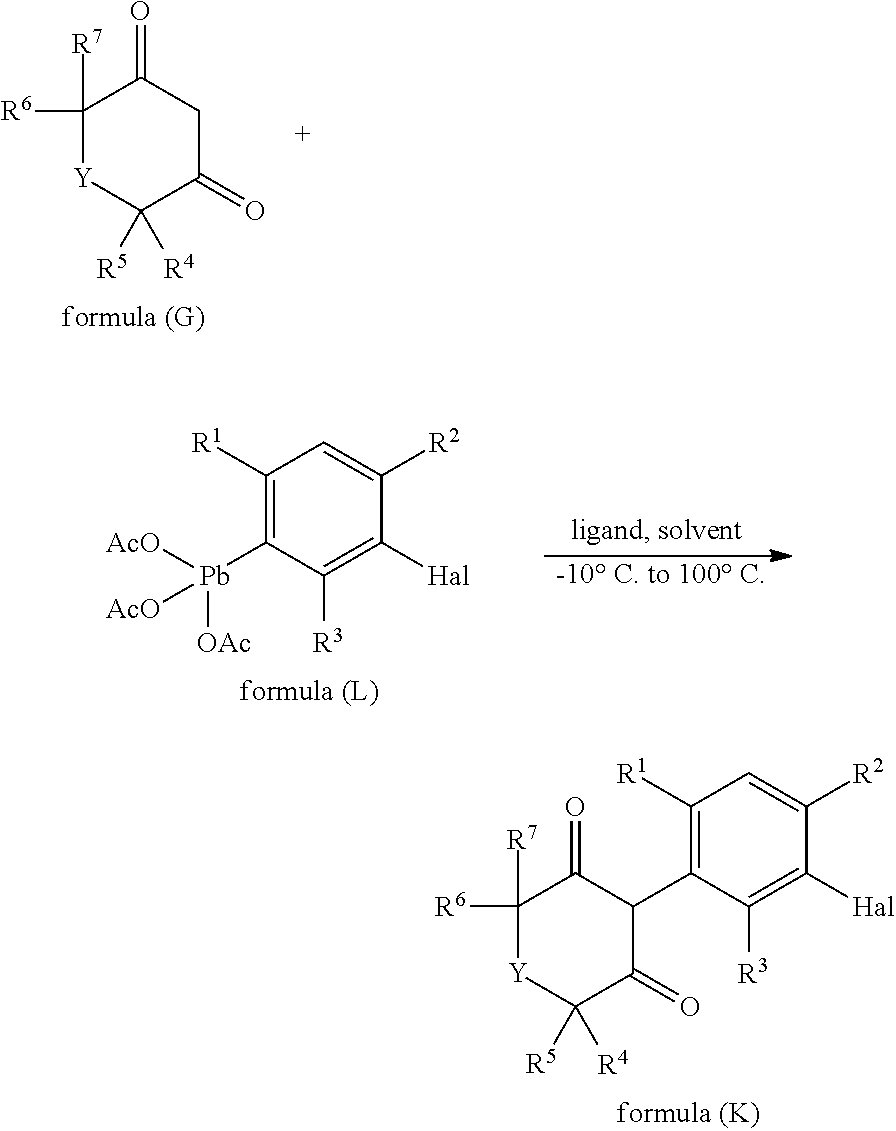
C1(C2=C([R1])C=C([R2])C([Hal])=C2[R3])C(=O)C([R7])([R6])[Y]C([R5])([R4])C1=O.C1([R6])([R7])[Y]C([R5])([R4])C(=O)CC1=O.C1([R1])=C([Pb]([AcO])([AcO])[OAc])C([R3])=C([Hal])C([R2])=C1
